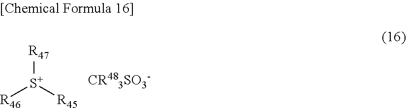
[R46][S+]([R47])[R45]
